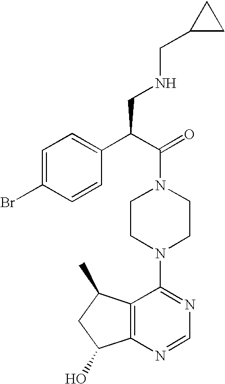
C(N1CCN(C2=NC=NC3=C2C(C)CC3O)CC1)(C(C1=CC=C(Br)C=C1)CNCC1CC1)=O
